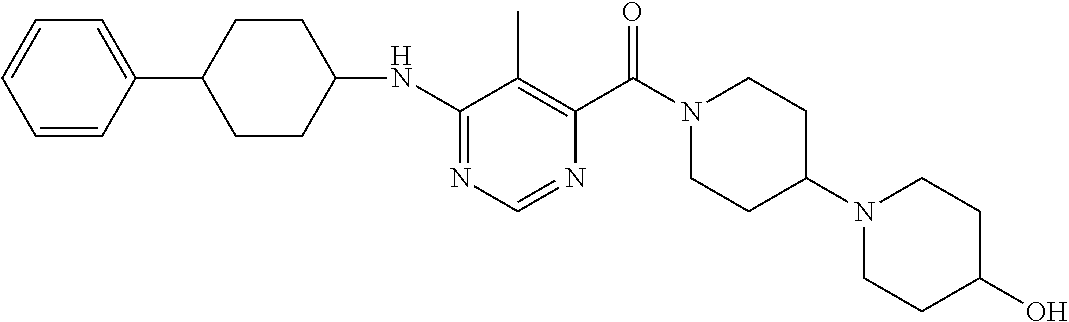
N1=C(NC2CCC(C3=CC=CC=C3)CC2)C(C)=C(C(N2CCC(N3CCC(O)CC3)CC2)=O)N=C1
